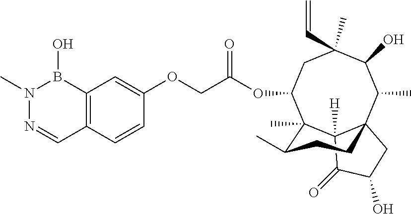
C1=CC2=C(C=C1OCC(=O)OC1CC(C)(C=C)C(O)C(C)C34C([H])(C(=O)C(O)C3)C1(C)C(C)CC4)B(O)N(C)N=C2
